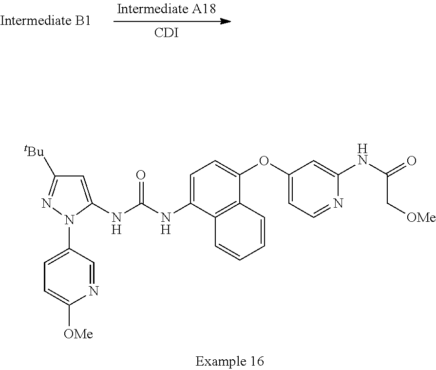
C1=C(NC(NC2=CC=C(OC3=CC=NC(NC(=O)C[OMe])=C3)C3=C2C=CC=C3)=O)N(C2=CC=C([OMe])N=C2)N=C1[tBu].[CDI]
